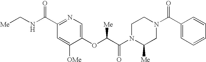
N1(C(C(OC2=CN=C(C(NC[Me])=O)C=C2[OMe])[Me])=O)CCN(C(C2=CC=CC=C2)=O)CC1[Me]
